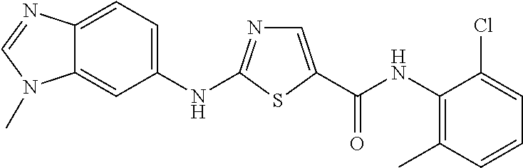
C12=CC(NC3=NC=C(C(NC4=C(C)C=CC=C4Cl)=O)S3)=CC=C1N=CN2C
